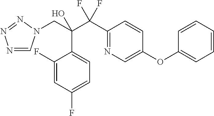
C1(C(C(CN2C=NN=N2)(C2=CC=C(F)C=C2F)O)(F)F)=NC=C(OC2=CC=CC=C2)C=C1
